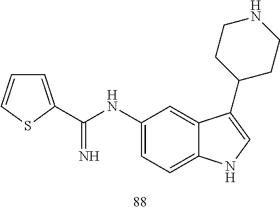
C1(NC(=N)C2=CC=CS2)=CC=C2C(=C1)C(C1CCNCC1)=CN2
